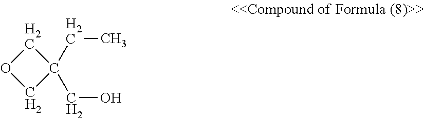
C1OCC1(CC)CO
